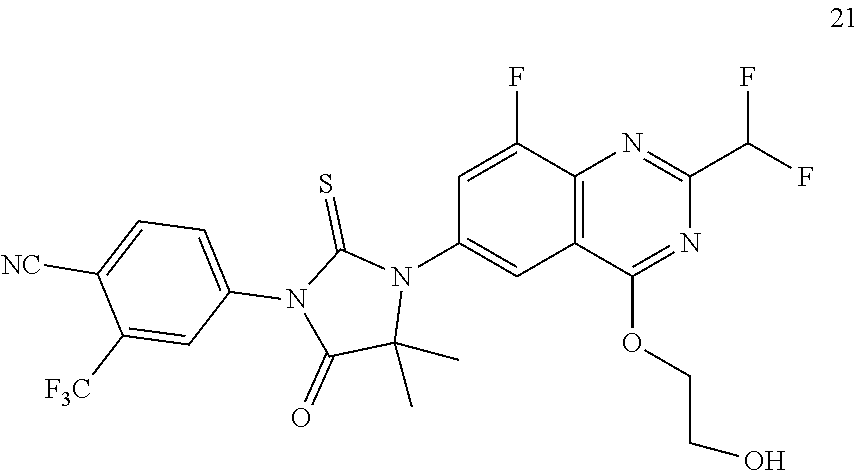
C12=C(C(OCCO)=NC(C(F)F)=N1)C=C(N1C(=S)N(C3=CC=C([NC])C([F3C])=C3)C(=O)C1(C)C)C=C2F
